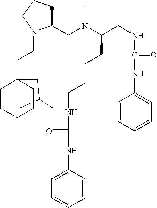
CN(C(CNC(NC1=CC=CC=C1)=O)CCCCNC(NC1=CC=CC=C1)=O)CC1CCCN1CCC12CC3CC(CC(C3)C1)C2
